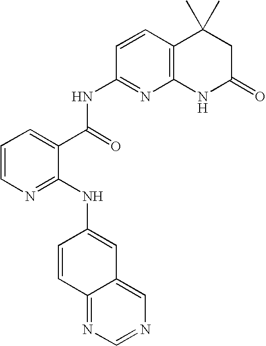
C1=CN=C(NC2=CC3=CN=CN=C3C=C2)C(C(=O)NC2=NC3=C(C=C2)C(C)(C)CC(=O)N3)=C1
